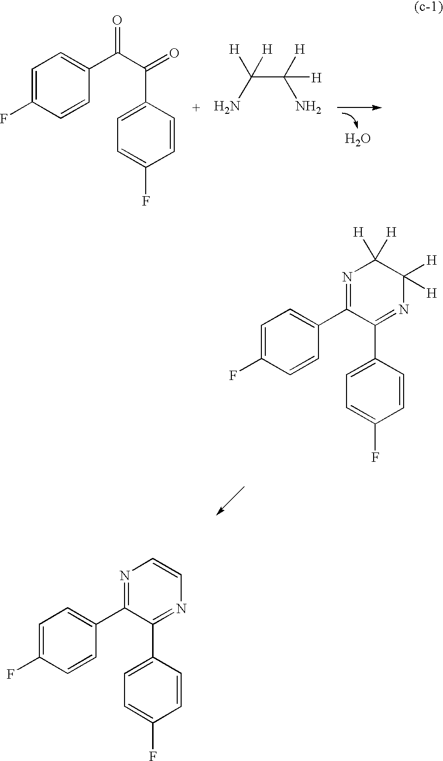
C1=C(F)C=CC(C(C(=O)C2=CC=C(F)C=C2)=O)=C1.C(C([H])(N)[H])(N)([H])[H].O.C1=C(F)C=CC(C2=NC([H])([H])C([H])([H])N=C2C2=CC=C(F)C=C2)=C1.C1=C(F)C=CC(C2=NC=CN=C2C2=CC=C(F)C=C2)=C1
